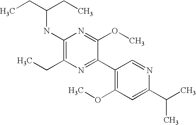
CCC(CC)NC1=C(CC)N=C(C2=C(OC)C=C(C(C)C)N=C2)C(OC)=N1
